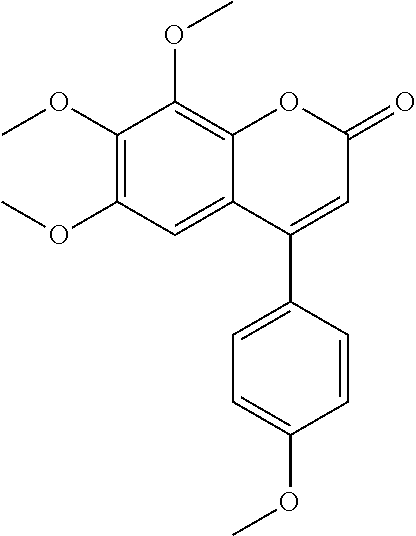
C1(OC)=C(OC)C=C2C(=C1OC)OC(=O)C=C2C1=CC=C(OC)C=C1
